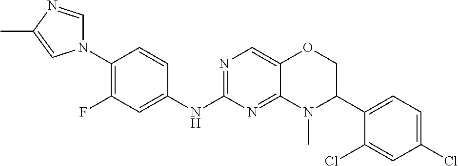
N1(C2=C(F)C=C(NC3=NC=C4C(=N3)N(C)C(C3=CC=C(Cl)C=C3Cl)CO4)C=C2)C=NC(C)=C1
